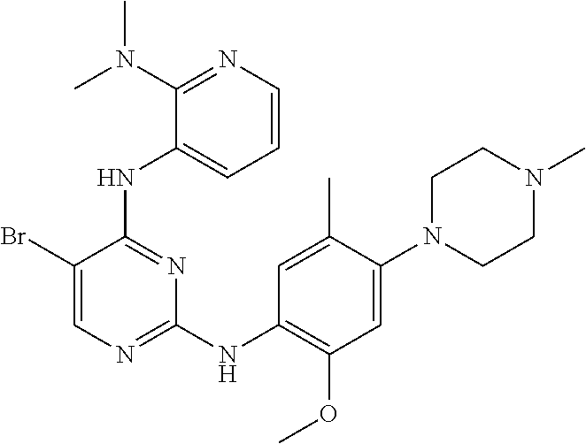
C1N(C2=CC(OC)=C(NC3=NC=C(Br)C(NC4=CC=CN=C4N(C)C)=N3)C=C2C)CCN(C)C1
